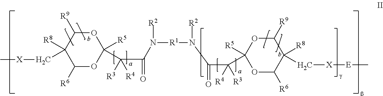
C1([R8])(C[X]C)C([R6])OC([R5])(C([R3])([R4])C(=O)N([R2])[R1]N([R2])C(=O)C(C2([R5])OC([R6])C([R8])(C[X][E]C)C([R9])O2)([R3])[R4])OC1[R9]
